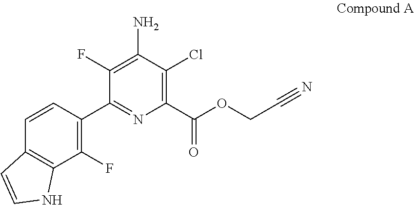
N1C2=C(C=C1)C=CC(C1=NC(C(OCC#N)=O)=C(Cl)C(N)=C1F)=C2F
